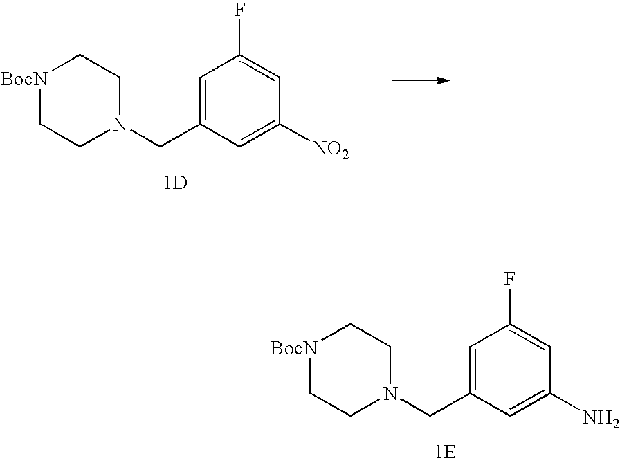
C1=C(CN2CC[BocN]CC2)C=C(N)C=C1F.[1E].C1=C(CN2CC[BocN]CC2)C=C([NO2])C=C1F.[1D]
